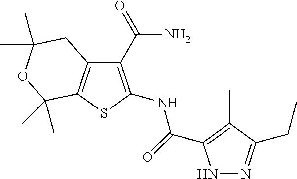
C1(C(N)=O)=C(NC(=O)C2=C(C)C(CC)=NN2)SC2=C1CC(C)(C)OC2(C)C
